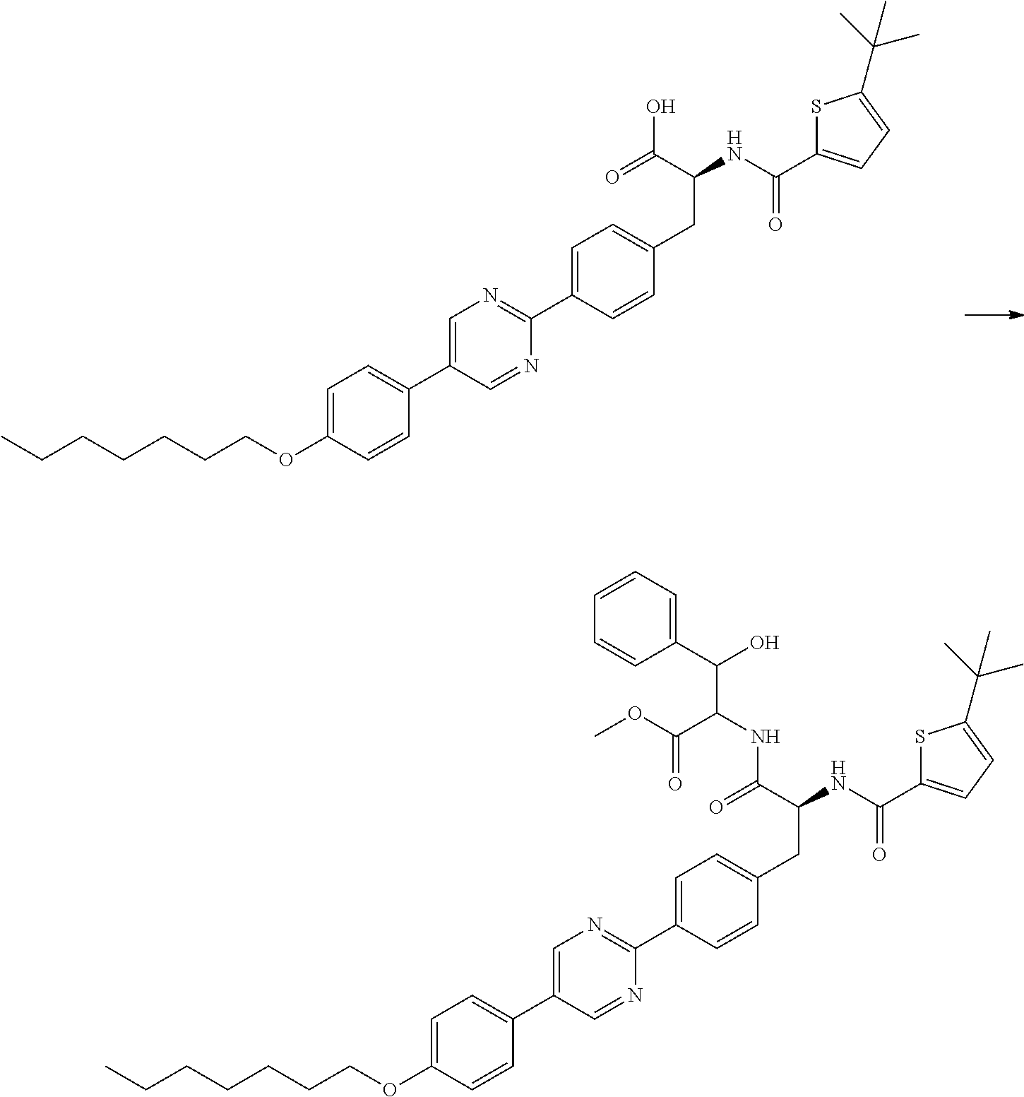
CCCCCCCOC1=CC=C(C2=CN=C(C3=CC=C(CC(NC(C4=CC=C(C(C)(C)C)S4)=O)C(=O)O)C=C3)N=C2)C=C1.CCCCCCCOC1=CC=C(C2=CN=C(C3=CC=C(CC(NC(C4=CC=C(C(C)(C)C)S4)=O)C(=O)NC(C(C4=CC=CC=C4)O)C(OC)=O)C=C3)N=C2)C=C1
